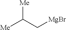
[Me]C(C[MgBr])[Me]
